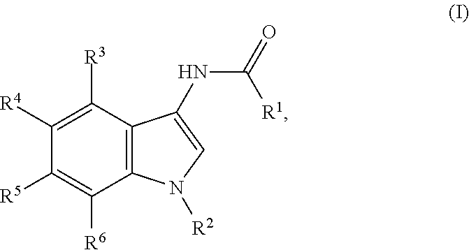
C1([R3])=C([R4])C([R5])=C([R6])C2=C1C(NC(=O)[R1])=CN2[R2]
